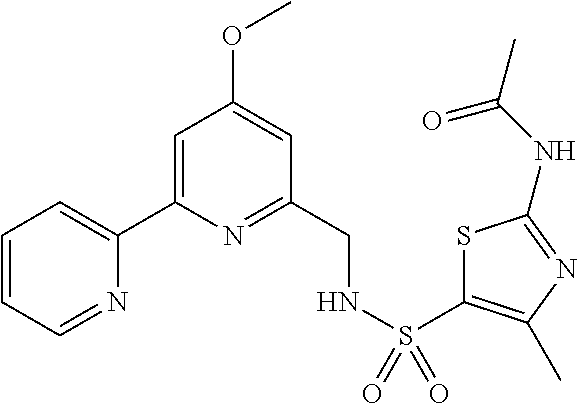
C1=CC=NC(C2=CC(OC)=CC(CNS(C3=C(C)N=C(NC(C)=O)S3)(=O)=O)=N2)=C1
